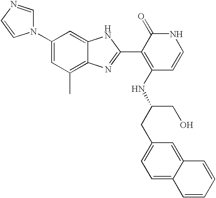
C1(N2C=NC=C2)=CC(C)=C2C(=C1)NC(C1=C(NC(CC3=CC=C4C(=C3)C=CC=C4)CO)C=CNC1=O)=N2
